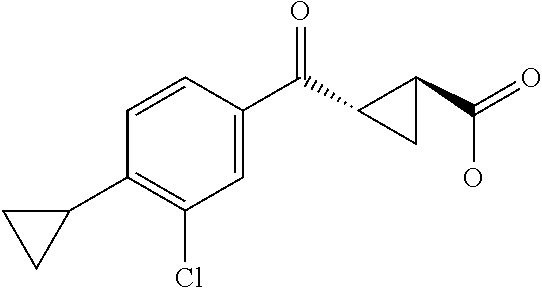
C1(Cl)=C(C2CC2)C=CC(C(=O)C2C(C(O)=O)C2)=C1
